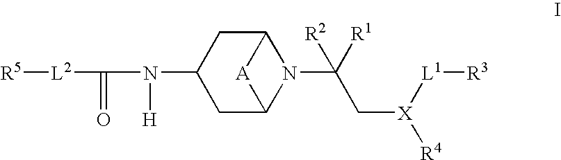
[R5][L2]C(N(C1CC2N(C(C[X]([L1][R3])[R4])([R1])[R2])C(C1)[A]2)[H])=O
